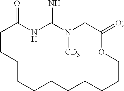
C1CCCCCCCCCCOC(=O)CN([CD3])C(=N)NC1=O
